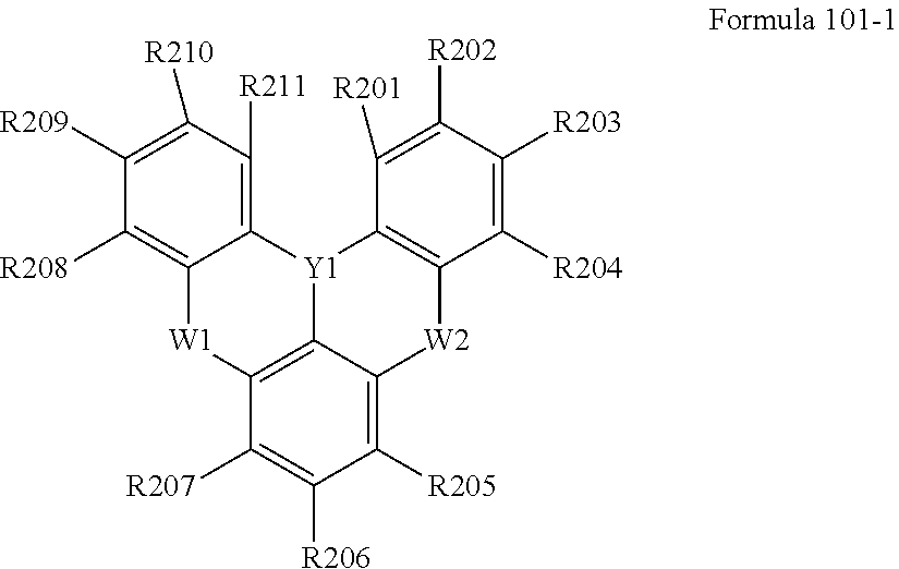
C1([R209])=C([R210])C([R211])=C2C(=C1[R208])[W1]C1=C3[Y1]2C2=C([W2]C3=C([R205])C([R206])=C1[R207])C([R204])=C([R203])C([R202])=C2[R201]
